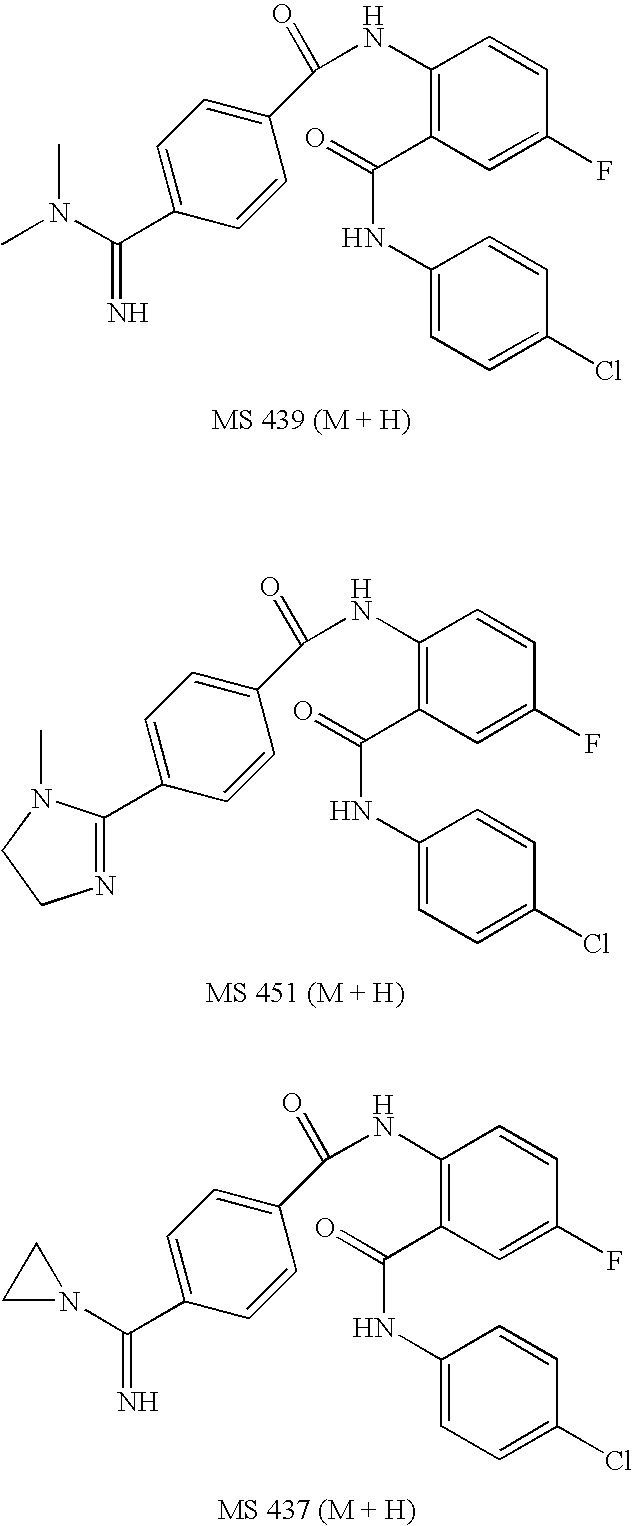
C1(NC(=O)C2=CC=C(C(N(C)C)=N)C=C2)=C(C(=O)NC2=CC=C(Cl)C=C2)C=C(F)C=C1.C1(NC(=O)C2=CC=C(C3=NCCN3C)C=C2)=C(C(=O)NC2=CC=C(Cl)C=C2)C=C(F)C=C1.C1(NC(=O)C2=CC=C(C(N3CC3)=N)C=C2)=C(C(=O)NC2=CC=C(Cl)C=C2)C=C(F)C=C1
